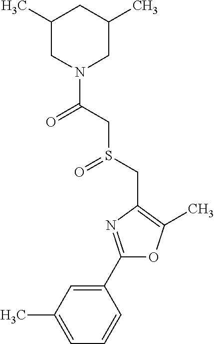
C1(C2=NC(CS(=O)CC(=O)N3CC(C)CC(C)C3)=C(C)O2)=CC(C)=CC=C1
